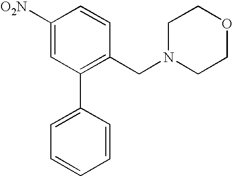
C1([O2N])=CC(C2=CC=CC=C2)=C(CN2CCOCC2)C=C1
